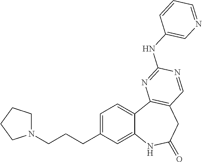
C1=C(CCCN2CCCC2)C=C2C(=C1)C1=C(CC(=O)N2)C=NC(NC2=CN=CC=C2)=N1
